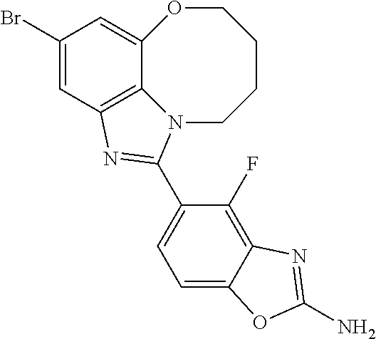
C1(Br)=CC2=C3C(=C1)OCCCCN3C(C1=CC=C3C(=C1F)N=C(N)O3)=N2
